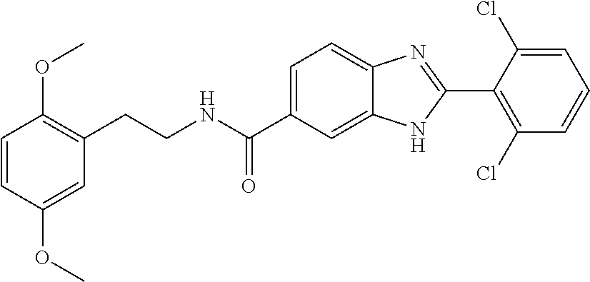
C1=CC(OC)=CC(CCNC(C2=CC=C3C(=C2)NC(C2=C(Cl)C=CC=C2Cl)=N3)=O)=C1OC
